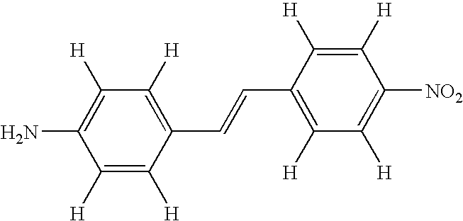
C1([H])=C([H])C(C=CC2=C([H])C([H])=C([NO2])C([H])=C2[H])=C([H])C([H])=C1N
